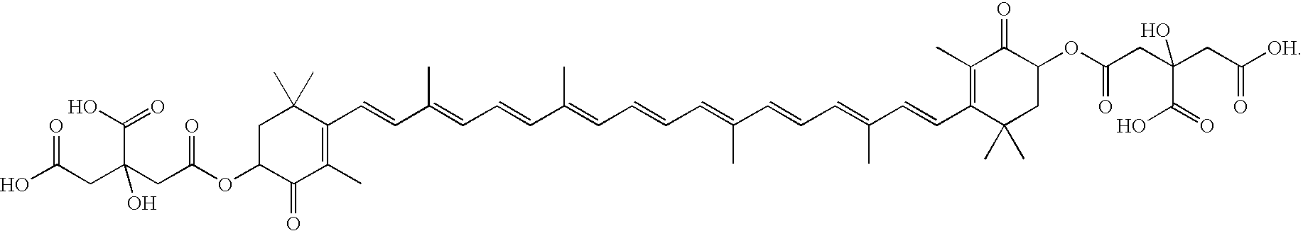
C1C(OC(CC(CC(O)=O)(C(=O)O)O)=O)C(=O)C(C)=C(C=CC(=CC=CC(=CC=CC=C(C=CC=C(C=CC2=C(C)C(=O)C(OC(CC(CC([OH])=O)(C(O)=O)O)=O)CC2(C)C)C)C)C)C)C1(C)C
